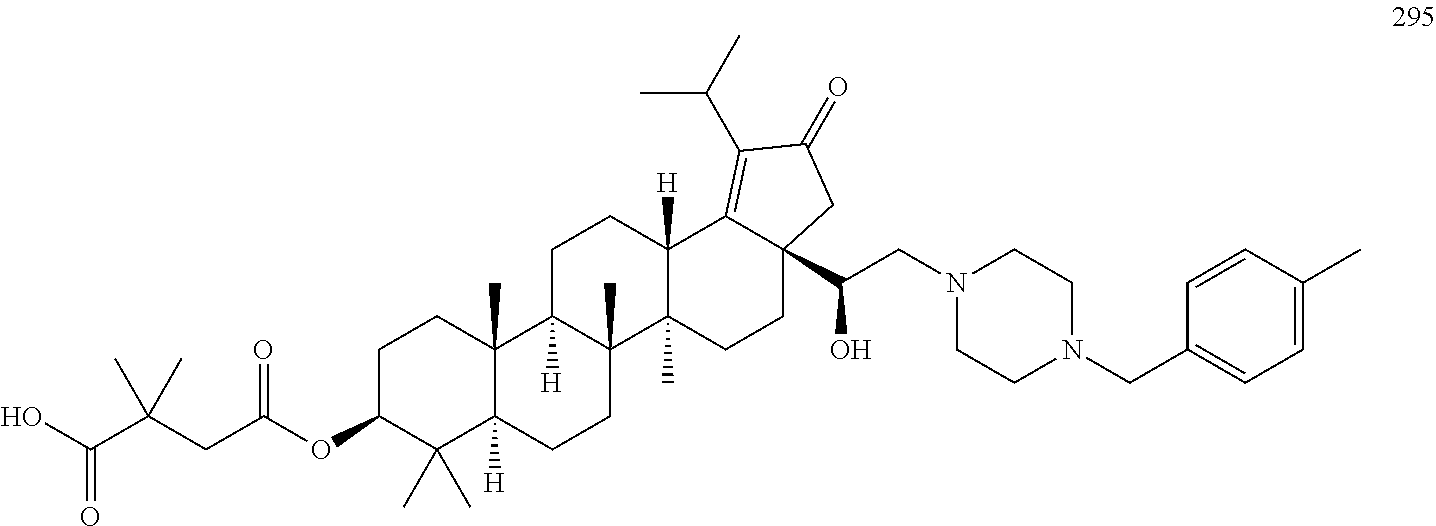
C1C(OC(CC(C(O)=O)(C)C)=O)C(C)(C)C2([H])C(C)(C1)C1([H])C(C)(CC2)C2(C)C([H])(CC1)C1=C(C(C)C)C(=O)CC1(C(CN1CCN(CC3=CC=C(C)C=C3)CC1)O)CC2
